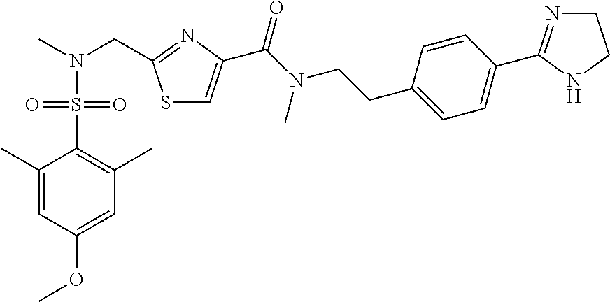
S1C=C(C(N(CCC2=CC=C(C3=NCCN3)C=C2)C)=O)N=C1CN(C)S(=O)(=O)C1=C(C)C=C(OC)C=C1C
